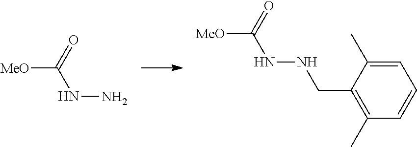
[MeO]C(NN)=O.[MeO]C(NNCC1=C(C)C=CC=C1C)=O
